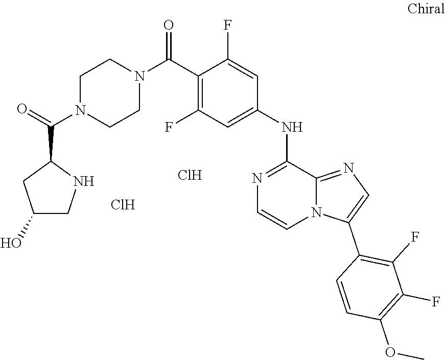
C1(F)=CC(NC2=NC=CN3C2=NC=C3C2=C(F)C(F)=C(OC)C=C2)=CC(F)=C1C(N1CCN(C(=O)C2CC(O)CN2)CC1)=O.Cl.Cl
